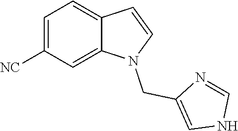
C12=CC([NC])=CC=C1C=CN2CC1=CNC=N1
